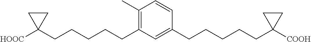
C1(C)=C(CCCCCC2([HOOC])CC2)C=C(CCCCCC2([COOH])CC2)C=C1
